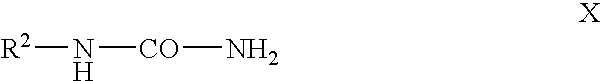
[R2]N[CO]N
